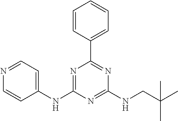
N1=C(NC2=CC=NC=C2)N=C(NCC(C)(C)C)N=C1C1=CC=CC=C1
